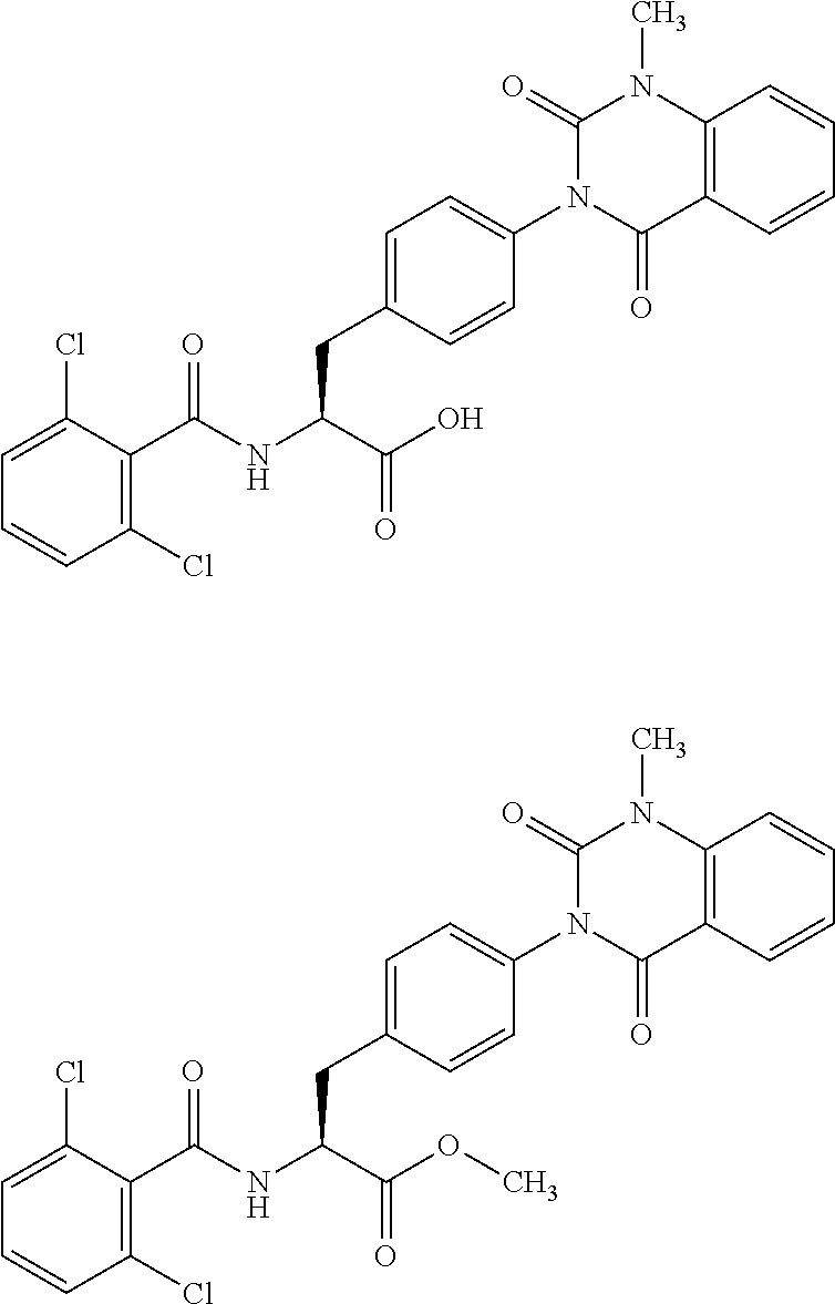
C1(Cl)=C(C(NC(C(O)=O)CC2=CC=C(N3C(=O)C4=C(N(C)C3=O)C=CC=C4)C=C2)=O)C(Cl)=CC=C1.C1(Cl)=C(C(NC(C(OC)=O)CC2=CC=C(N3C(=O)C4=C(N(C)C3=O)C=CC=C4)C=C2)=O)C(Cl)=CC=C1
